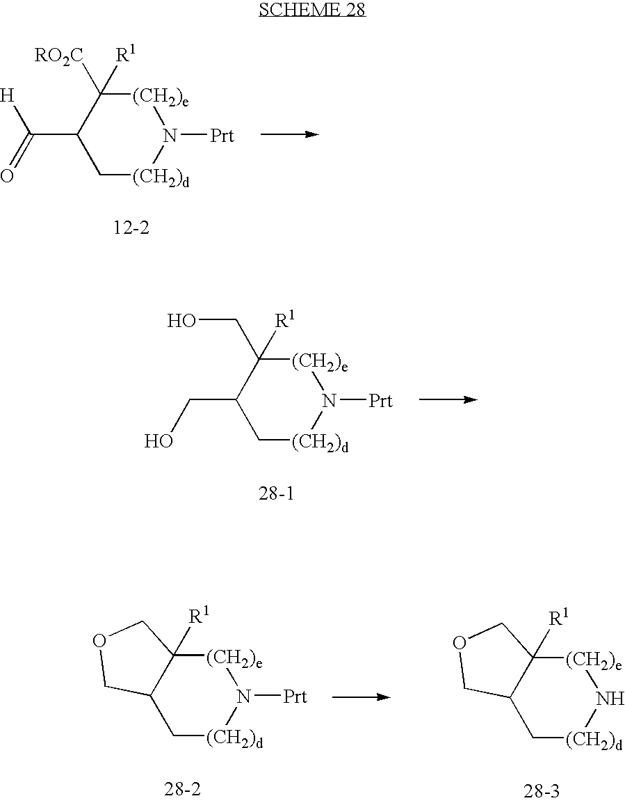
C12C[(CH2)d]N([Prt])[(CH2)e]C1([R1])COC2.C12C[(CH2)d]N[(CH2)e]C1([R1])COC2.C1(C(=O)[H])C[(CH2)d]N([Prt])[(CH2)e]C1([RO2C])[R1].C1(CO)C[(CH2)d]N([Prt])[(CH2)e]C1(CO)[R1]
